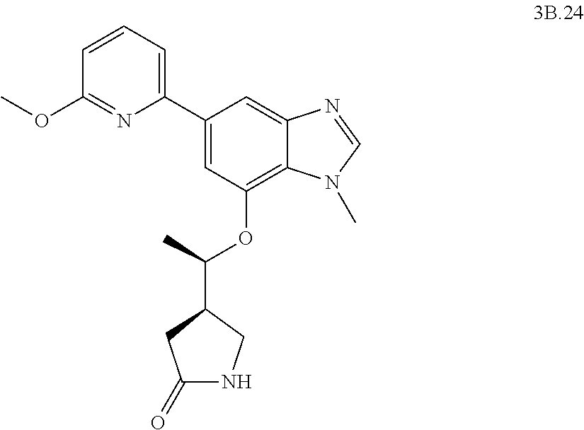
C1(C2=CC(OC(C3CC(=O)NC3)C)=C3C(=C2)N=CN3C)=CC=CC(OC)=N1
